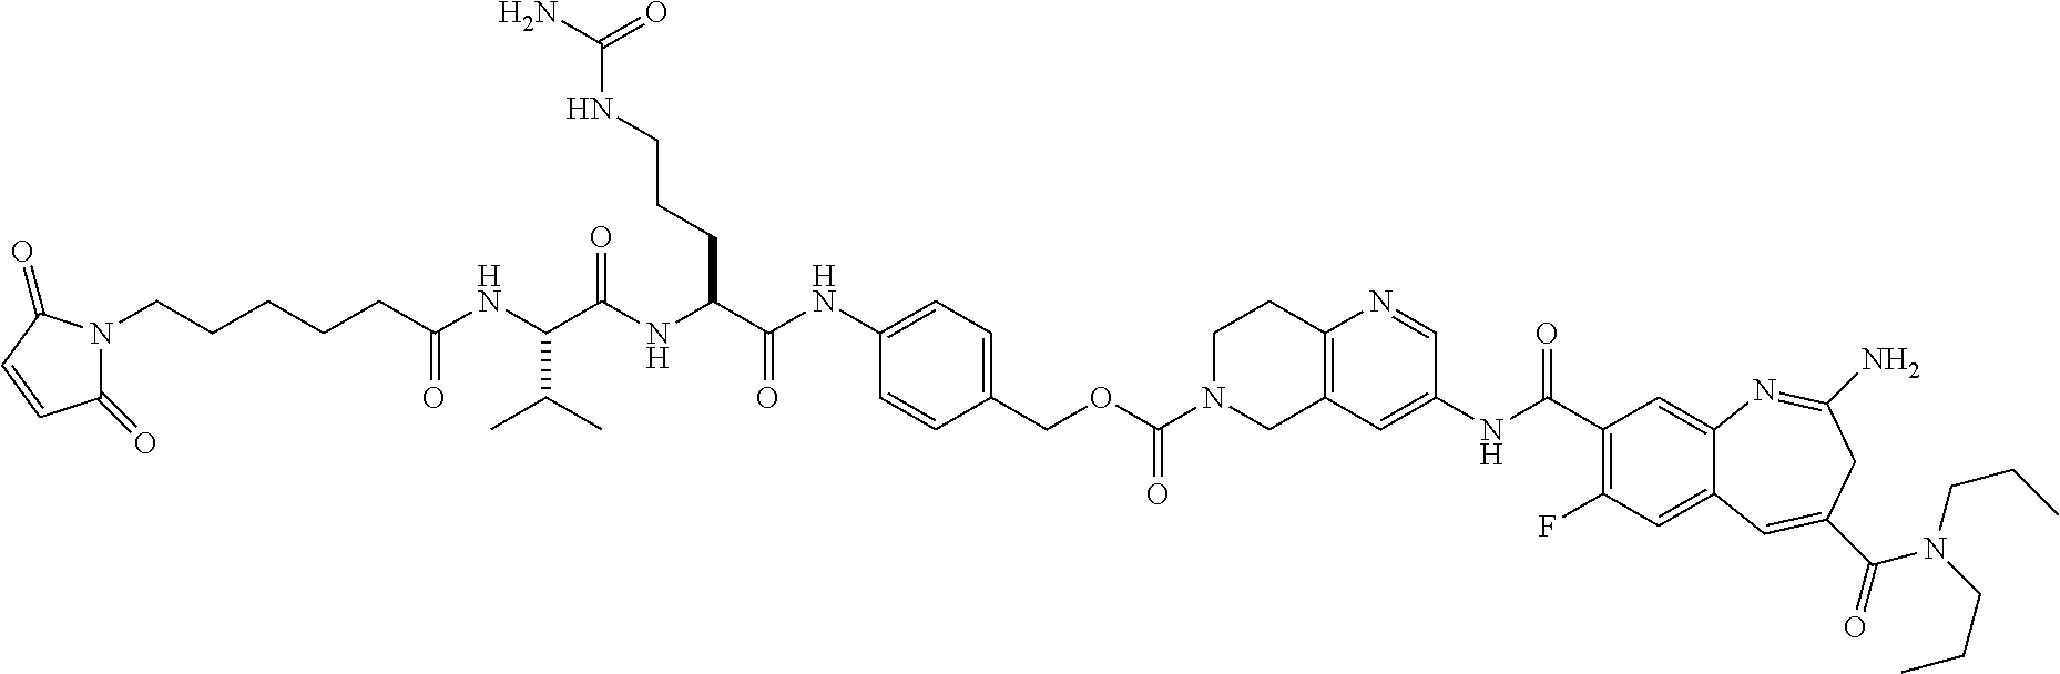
C(OC(=O)N1CC2=C(CC1)N=CC(NC(C1=C(F)C=C3C(=C1)N=C(N)CC(C(=O)N(CCC)CCC)=C3)=O)=C2)C1=CC=C(NC(C(NC(C(NC(CCCCCN2C(=O)C=CC2=O)=O)C(C)C)=O)CCCNC(N)=O)=O)C=C1
